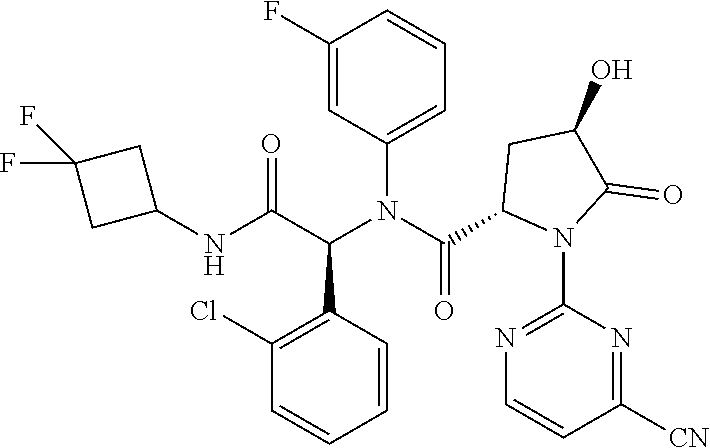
C1=CC(C(C(NC2CC(F)(F)C2)=O)N(C(C2N(C3=NC=CC([CN])=N3)C(=O)C(O)C2)=O)C2=CC=CC(F)=C2)=C(Cl)C=C1
